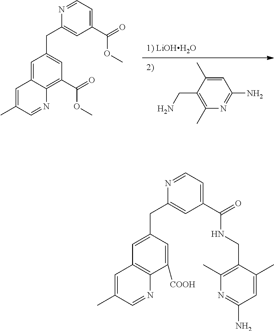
C1=C(C)C(CN)=C(C)N=C1N.C1=C2C(=C(C(=O)OC)C=C1CC1=CC(C(=O)OC)=CC=N1)N=CC(C)=C2.C12=C(N=CC(C)=C1)C([COOH])=CC(CC1=CC(C(=O)NCC3=C(C)N=C(N)C=C3C)=CC=N1)=C2
